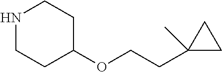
N1CCC(OCCC2(C)CC2)CC1
